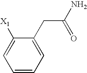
C1=CC=C(CC(N)=O)C([X1])=C1
